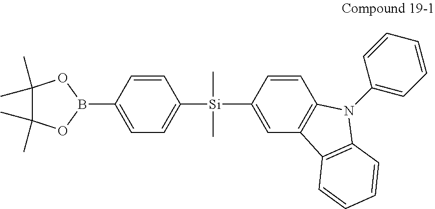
C1(C)(C)C(C)(C)OB(C2=CC=C([Si](C3=CC4=C(C=C3)N(C3=CC=CC=C3)C3=C4C=CC=C3)(C)C)C=C2)O1
